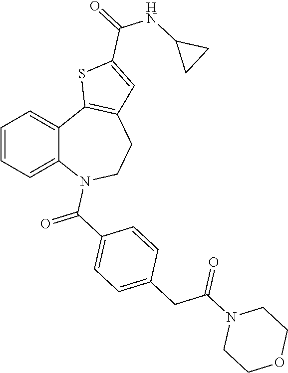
C1=CC=C2C(=C1)C1=C(CCN2C(=O)C2=CC=C(CC(N3CCOCC3)=O)C=C2)C=C(C(=O)NC2CC2)S1
